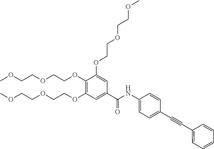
COCCOCCOC1=C(OCCOCCOC)C=C(C(NC2=CC=C(C#CC3=CC=CC=C3)C=C2)=O)C=C1OCCOCCOC
